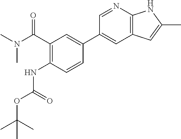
C1(C(N(C)C)=O)=C(NC(OC(C)(C)C)=O)C=CC(C2=CC3=C(N=C2)NC(C)=C3)=C1
